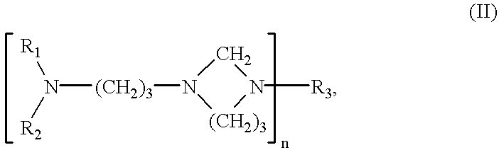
[R1]N([(CH2)3]N1[(CH2)3]N([R3])C1)[R2]
